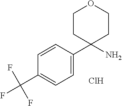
C1=CC(C2(N)CCOCC2)=CC=C1C(F)(F)F.Cl
